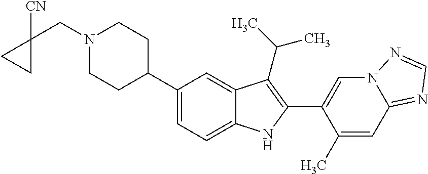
N1(CC2([CN])CC2)CCC(C2=CC=C3C(=C2)C(C(C)C)=C(C2=CN4C(=NC=N4)C=C2C)N3)CC1
